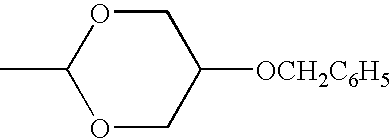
CC1OCC([OCH2C6H5])CO1
